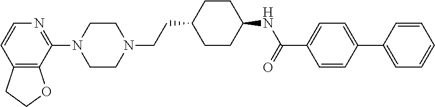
C12=C(C(N3CCN(CCC4CCC(NC(=O)C5=CC=C(C6=CC=CC=C6)C=C5)CC4)CC3)=NC=C1)OCC2
